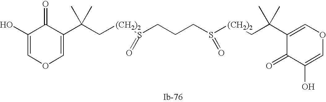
C(C[(CH2)2]S(CCCS([(CH2)2]CC(C)(C)C1=COC=C(O)C1=O)=O)=O)(C)(C)C1=COC=C(O)C1=O
